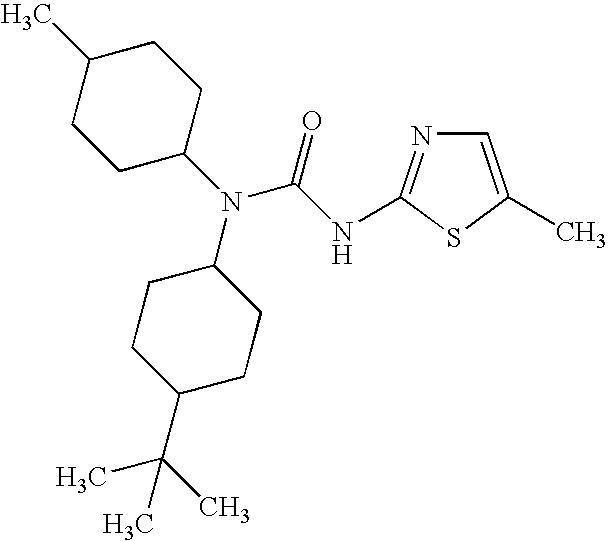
C1=C(C)SC(NC(N(C2CCC(C)CC2)C2CCC(C(C)(C)C)CC2)=O)=N1
